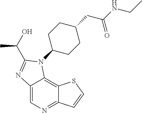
C12=CN=C3C(=C1N(C1CCC(CC(NCC)=O)CC1)C(C(O)C)=N2)SC=C3
